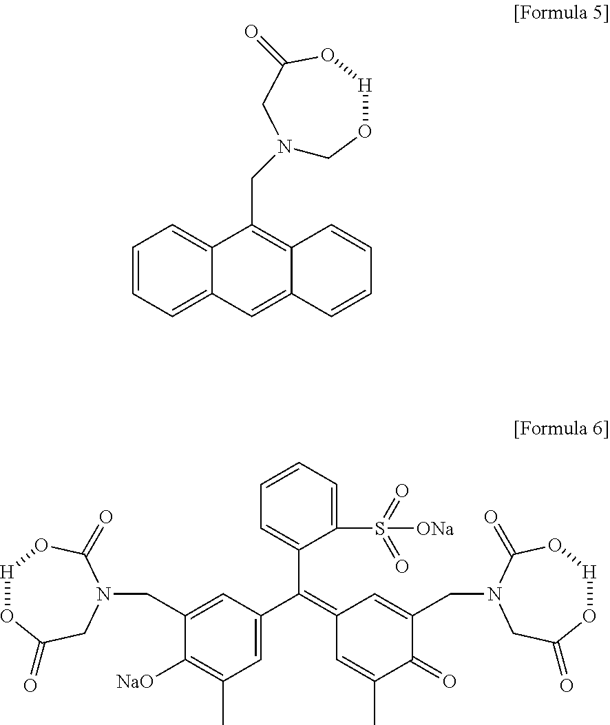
C1=CC=C2C(=C1)C(CN1CO[H]OC(=O)C1)=C1C(=C2)C=CC=C1.C1(S(=O)(=O)[ONa])=CC=CC=C1C(=C1C=C(CN2CC(=O)O[H]OC2=O)C(=O)C(C)=C1)C1=CC(C)=C([NaO])C(CN2C(=O)O[H]OC(=O)C2)=C1
